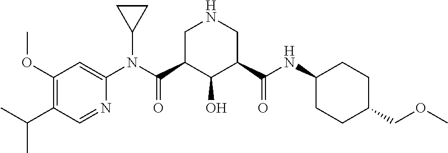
C1(OC)=C(C(C)C)C=NC(N(C(C2C(O)C(C(NC3CCC(COC)CC3)=O)CNC2)=O)C2CC2)=C1
